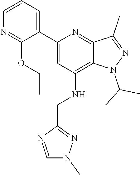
CCOC1=NC=CC=C1C1=CC(NCC2=NN(C)C=N2)=C2N(C(C)C)N=C(C)C2=N1
